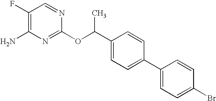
N1=CC(F)=C(N)N=C1OC(C1=CC=C(C2=CC=C(Br)C=C2)C=C1)C
